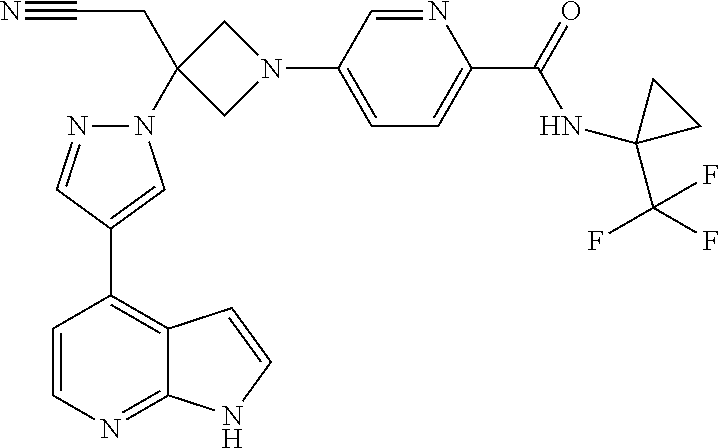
C1=CN=C2C(=C1C1=CN(C3(CC#N)CN(C4=CC=C(C(=O)NC5(C(F)(F)F)CC5)N=C4)C3)N=C1)C=CN2
